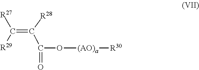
C(=C([R28])C(=O)O[(AO)a][R30])([R29])[R27]
